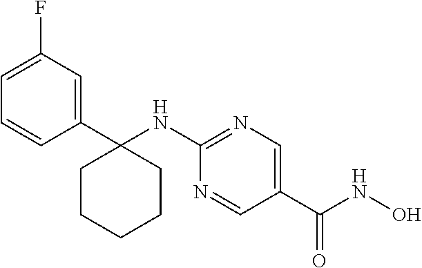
C1(C2(NC3=NC=C(C(NO)=O)C=N3)CCCCC2)=CC(F)=CC=C1
